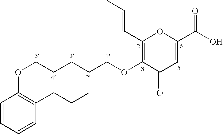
C1=CC=CC(CCC)=C1OCCCCCOC1=C(C=CC)OC(C(O)=O)=CC1=O
